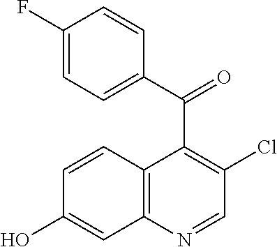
C12=C(N=CC(Cl)=C1C(C1=CC=C(F)C=C1)=O)C=C(O)C=C2
